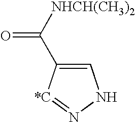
C1=C(C(=O)[NHCH(CH3)2])[*C]=NN1
